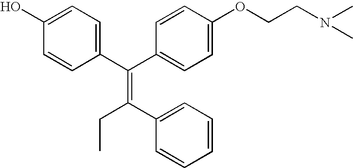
C(=C(C1=CC=CC=C1)CC)(C1=CC=C(O)C=C1)C1=CC=C(OCCN(C)C)C=C1
